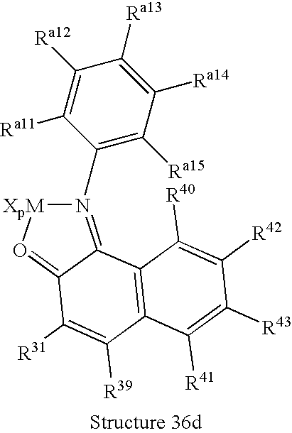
C12=C(C3=N(C4=C([Ra15])C([Ra14])=C([Ra13])C([Ra12])=C4[Ra11])[XpM]O=C3C([R31])=C1[R39])C([R40])=C([R42])C([R43])=C2[R41]
